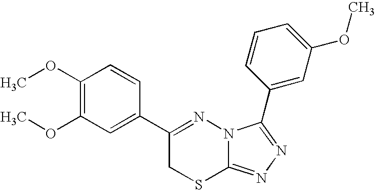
C1(OC)=C(OC)C=C(C2=NN3C(=NN=C3C3=CC(OC)=CC=C3)SC2)C=C1
